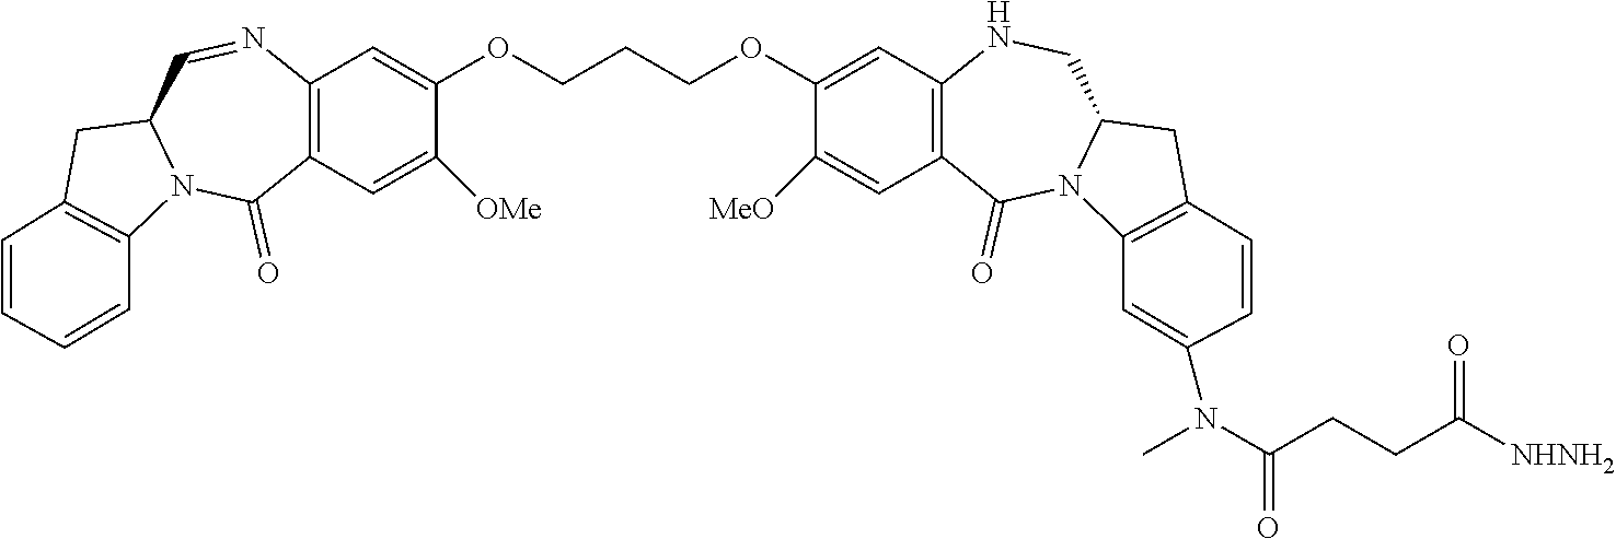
C(COC1=CC2=C(C=C1[MeO])C(=O)N1C(CN2)CC2=C1C=C(N(C)C(CCC([NHNH2])=O)=O)C=C2)COC1=CC2=C(C=C1[OMe])C(=O)N1C(C=N2)CC2=C1C=CC=C2
